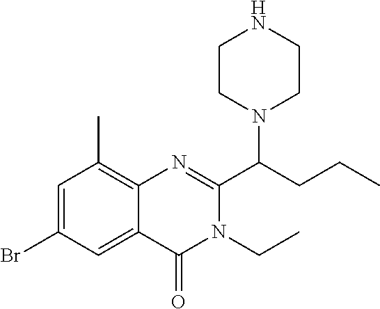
C1CN(C(CCC)C2=NC3=C(C)C=C(Br)C=C3C(=O)N2CC)CCN1
